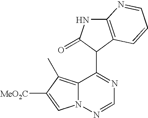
C12=C(C)C([MeO2C])=CN1N=CN=C2C1C(=O)NC2=C1C=CC=N2
